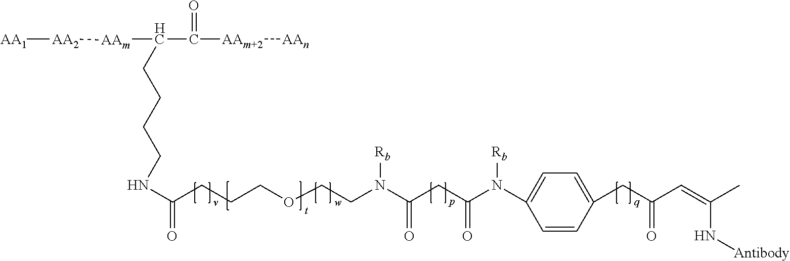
C1=CC(CC(C=C(C)N[Antibody])=O)=CC=C1N(C(CC(N(CCOCCCC(NCCCCC([AAm][AA2][AA1])C([AAm+2][AAn])=O)=O)[Rb])=O)=O)[Rb]
